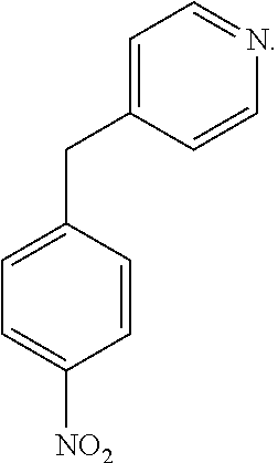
C1=C(CC2=CC=NC=C2)C=CC([NO2])=C1
